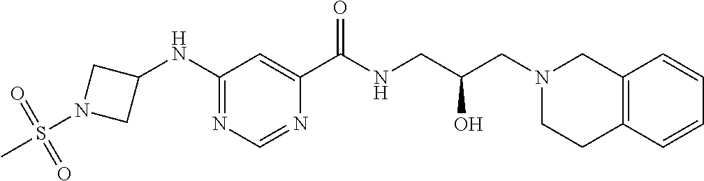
C1(C(NCC(CN2CC3=C(CC2)C=CC=C3)O)=O)=CC(NC2CN(S(C)(=O)=O)C2)=NC=N1
